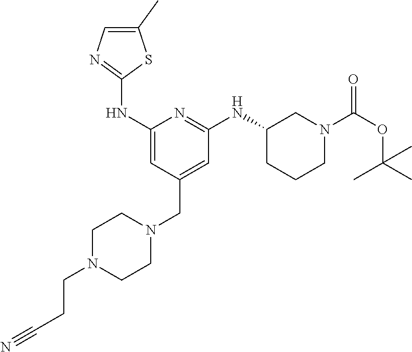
C1(NC2=NC=C(C)S2)=CC(CN2CCN(CCC#N)CC2)=CC(NC2CCCN(C(=O)OC(C)(C)C)C2)=N1
